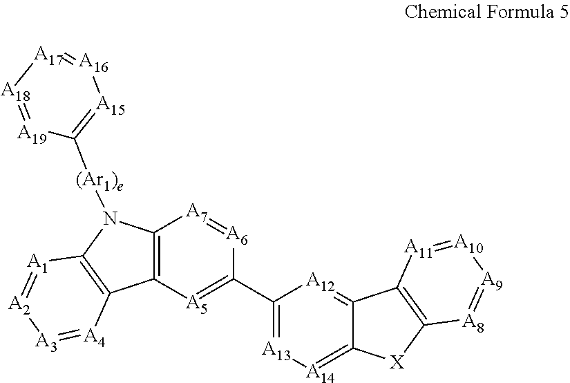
C12=C([A5]=C(C3=[A13][A14]=C4C(=[A12]3)C3=C([X]4)[A8]=[A9][A10]=[A11]3)[A6]=[A7]1)C1=C(N2[(Ar1)e]C2=[A15][A16]=[A17][A18]=[A19]2)[A1]=[A2][A3]=[A4]1
